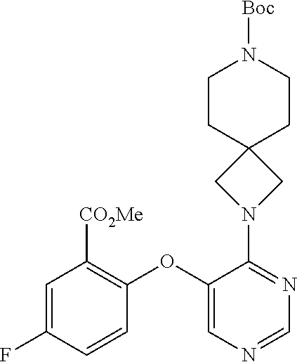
C1=C(F)C=CC(OC2=CN=CN=C2N2CC3(C2)CCN([Boc])CC3)=C1[CO2Me]
